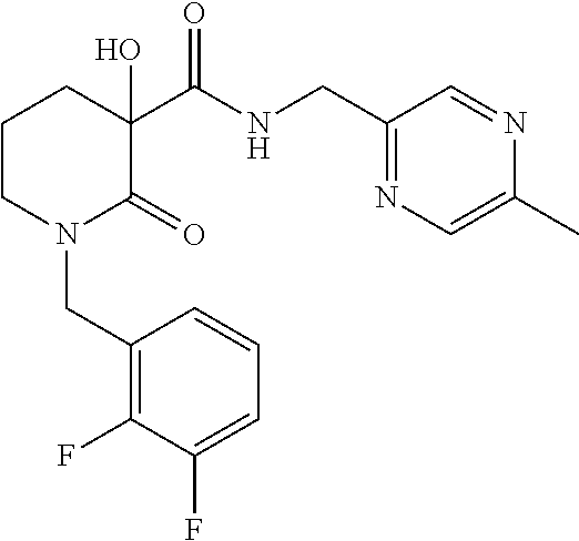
C1CN(CC2=C(F)C(F)=CC=C2)C(=O)C(O)(C(NCC2=NC=C(C)N=C2)=O)C1
